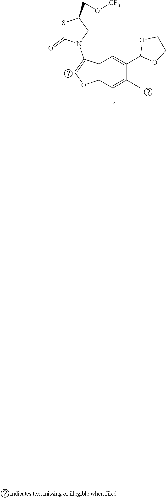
S1C(=O)N(C2=COC3=C2C=C(C2OCCO2)C(C)=C3F)CC1CO[CF3]
